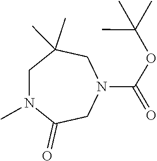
CC(C)(C)OC(N1CC(C)(C)CN(C)C(=O)C1)=O
